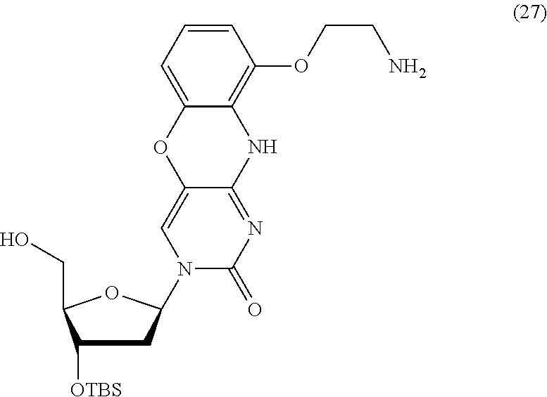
C12=CC=CC(OCCN)=C1NC1=NC(=O)N(C3CC([OTBS])C(CO)O3)C=C1O2
